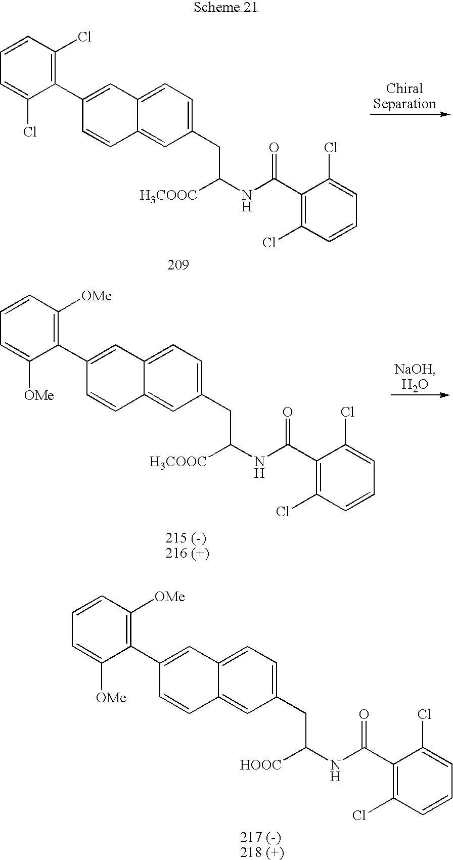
C1(C2=CC3=CC=C(CC([H3COOC])NC(C4=C(Cl)C=CC=C4Cl)=O)C=C3C=C2)=C(Cl)C=CC=C1Cl.C1(C2=CC3=CC=C(CC([H3COOC])NC(C4=C(Cl)C=CC=C4Cl)=O)C=C3C=C2)=C([OMe])C=CC=C1[OMe].C1(C2=CC3=CC=C(CC([HOOC])NC(C4=C(Cl)C=CC=C4Cl)=O)C=C3C=C2)=C([OMe])C=CC=C1[OMe]
